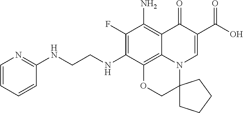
C1(F)=C(NCCNC2=NC=CC=C2)C2=C3C(=C1N)C(=O)C(C(O)=O)=CN3C1(CO2)CCCC1
